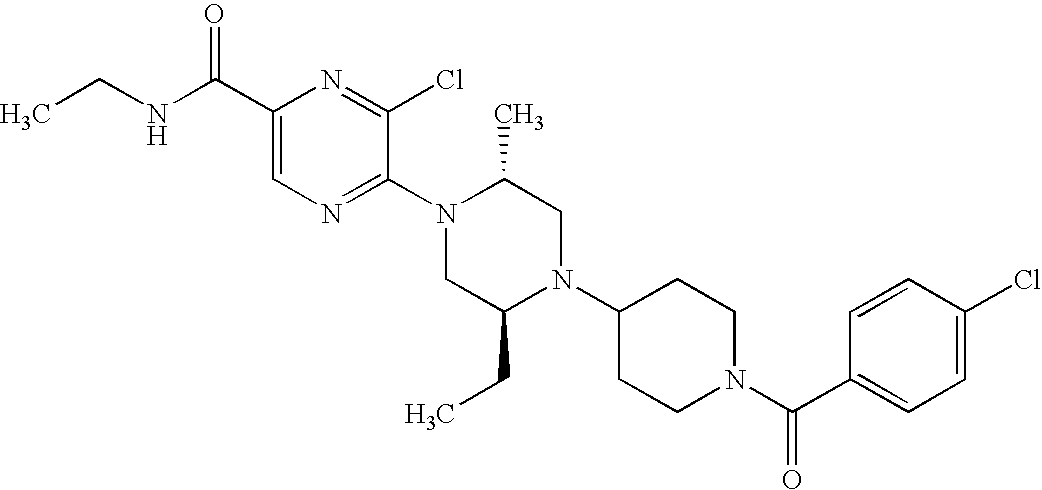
C1(C(NCC)=O)=CN=C(N2CC(CC)N(C3CCN(C(C4=CC=C(Cl)C=C4)=O)CC3)CC2C)C(Cl)=N1
